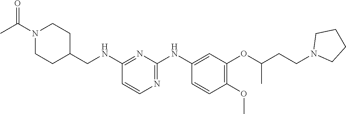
C1(NCC2CCN(C(C)=O)CC2)=NC(NC2=CC(OC(CCN3CCCC3)C)=C(OC)C=C2)=NC=C1
